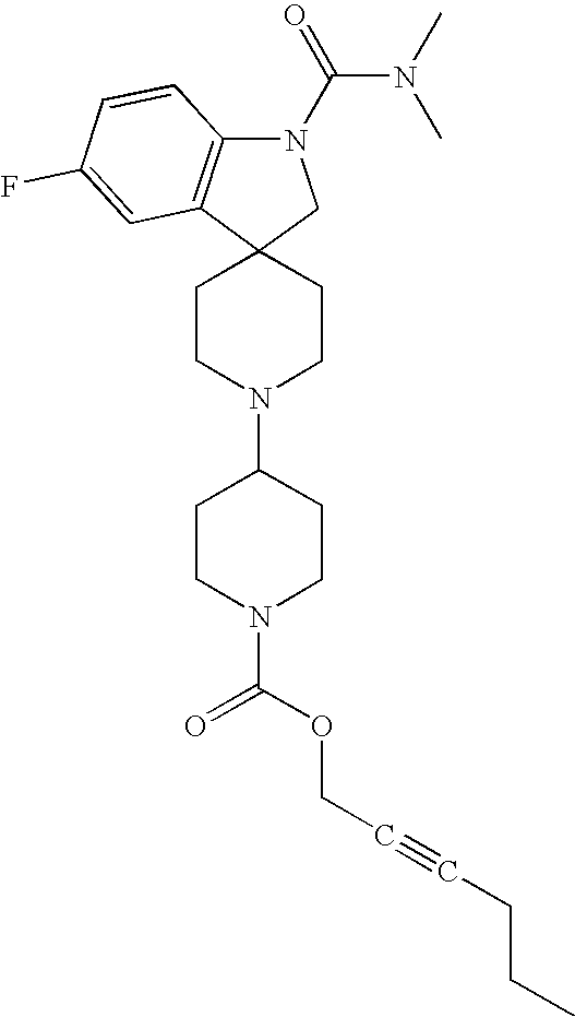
C1CN(C2CCN(C(OCC#CCCC)=O)CC2)CCC12CN(C(N(C)C)=O)C1=C2C=C(F)C=C1
